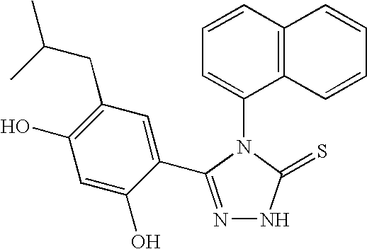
N1=C(C2=CC(CC(C)C)=C(O)C=C2O)N(C2=CC=CC3=C2C=CC=C3)C(=S)N1
